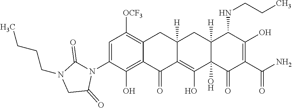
C1=C(N2C(=O)N(CCCC)CC2=O)C(O)=C2C(=C1[OCF3])CC1([H])CC3([H])C(NCCC)C(O)=C(C(=O)N)C(=O)C3(O)C(O)=C1C2=O
